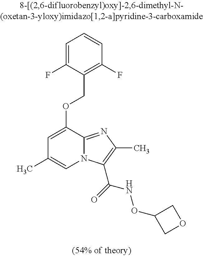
C1=C(F)C(COC2=CC(C)=CN3C2=NC(C)=C3C(=O)NOC2COC2)=C(F)C=C1
